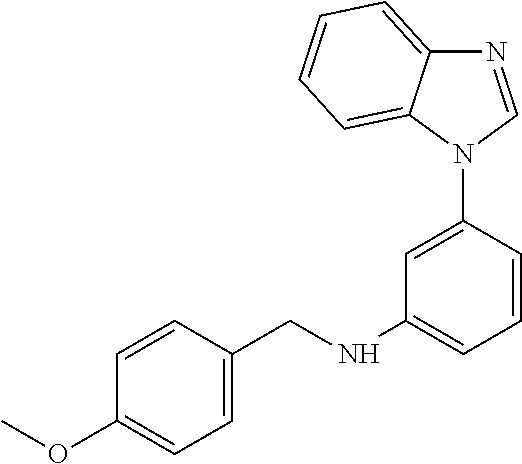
C1(CNC2=CC=CC(N3C=NC4=CC=CC=C34)=C2)=CC=C(OC)C=C1
